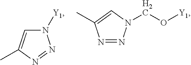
N1([Y1])C=C(C)N=N1.N1=NN(CO[Y1])C=C1C
